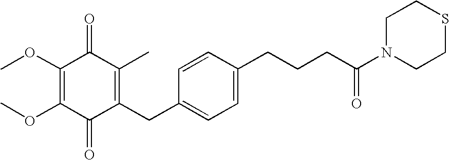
C1(=O)C(CC2=CC=C(CCCC(N3CCSCC3)=O)C=C2)=C(C)C(=O)C(OC)=C1OC
